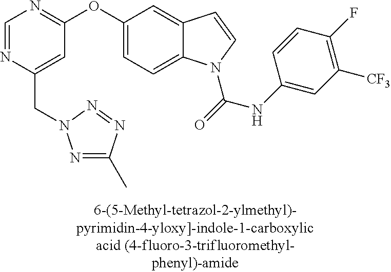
C1=NC(CN2N=C(C)N=N2)=CC(OC2=CC=C3C(=C2)C=CN3C(=O)NC2=CC([CF3])=C(F)C=C2)=N1
